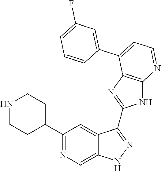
N1CCC(C2=NC=C3C(=C2)C(C2=NC4=C(N2)N=CC=C4C2=CC(F)=CC=C2)=NN3)CC1
